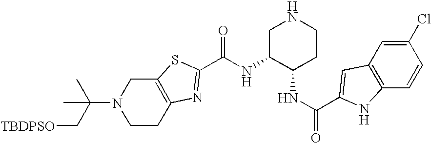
C12=C(CCN(C(C[TBDPSO])(C)C)C1)N=C(C(NC1C(NC(=O)C3=CC4=C(C=CC(Cl)=C4)N3)CCNC1)=O)S2
